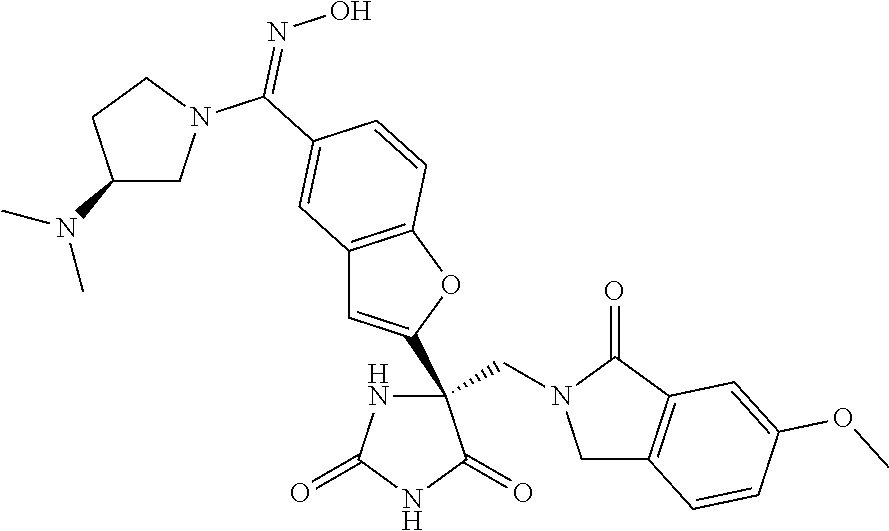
C(C1(C2=CC3=C(O2)C=CC(C(=NO)N2CC(N(C)C)CC2)=C3)NC(=O)NC1=O)N1CC2=C(C1=O)C=C(OC)C=C2
